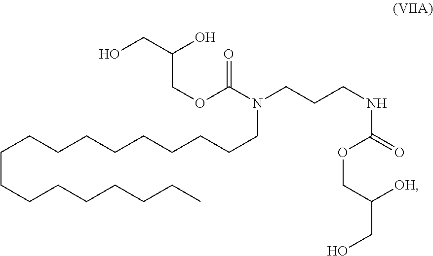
C(CCCCCCCC)CCCCCCCCCN(CCCNC(=O)OCC([OH])CO)C(=O)OCC(O)CO
